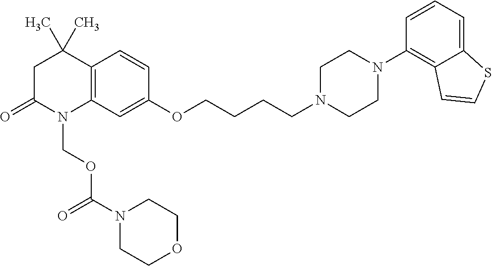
C12=C(C=C(OCCCCN3CCN(C4=C5C(=CC=C4)SC=C5)CC3)C=C1)N(COC(=O)N1CCOCC1)C(=O)CC2(C)C
